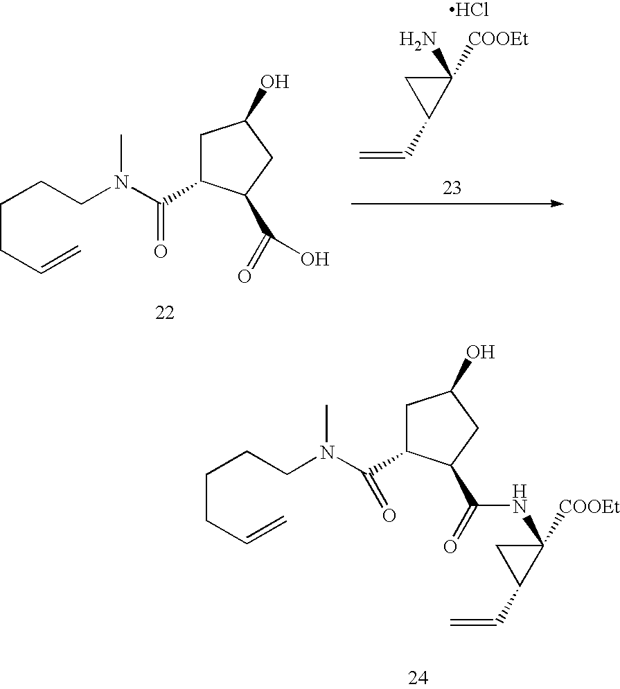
C1C(C(N(CCCCC=C)C)=O)C(C(O)=O)CC1O.C=CC1C(N)([COOEt])C1.Cl.C1C(C(N(CCCCC=C)C)=O)C(C(=O)NC2([COOEt])CC2C=C)CC1O
